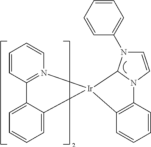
C1=CC2=N(C=C1)[Ir]1(C3=CC=CC=C23)C2=C(N3C=CN(C4=CC=CC=C4)C13)C=CC=C2
